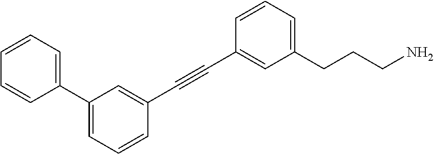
C1(C2=CC=CC=C2)=CC=CC(C#CC2=CC(CCCN)=CC=C2)=C1
